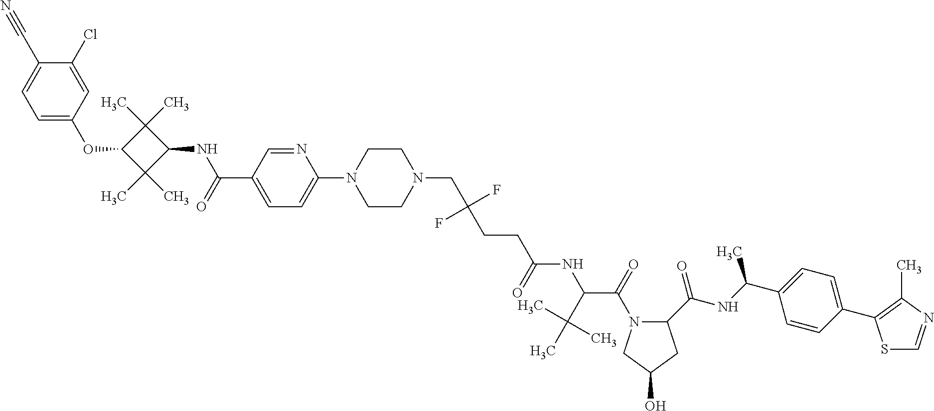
O(C1C(C)(C)C(NC(C2=CC=C(N3CCN(CC(CCC(NC(C(=O)N4C(C(NC(C5=CC=C(C6=C(C)N=CS6)C=C5)C)=O)CC(O)C4)C(C)(C)C)=O)(F)F)CC3)N=C2)=O)C1(C)C)C1=CC=C(C#N)C(Cl)=C1
